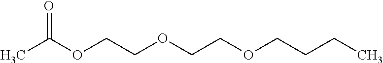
CC(OCCOCCOCCCC)=O
